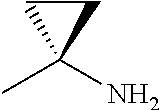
CC1(N)CC1
